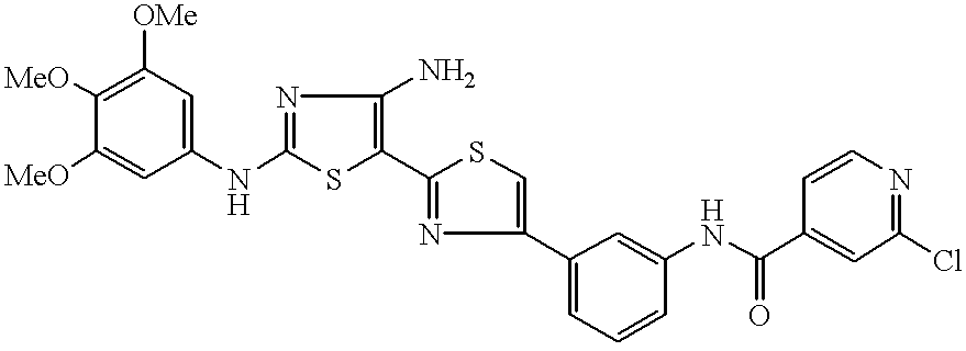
[MeO]C1=C([OMe])C=C(NC2=NC(N)=C(C3=NC(C4=CC=CC(NC(C5=CC(Cl)=NC=C5)=O)=C4)=CS3)S2)C=C1[MeO]
